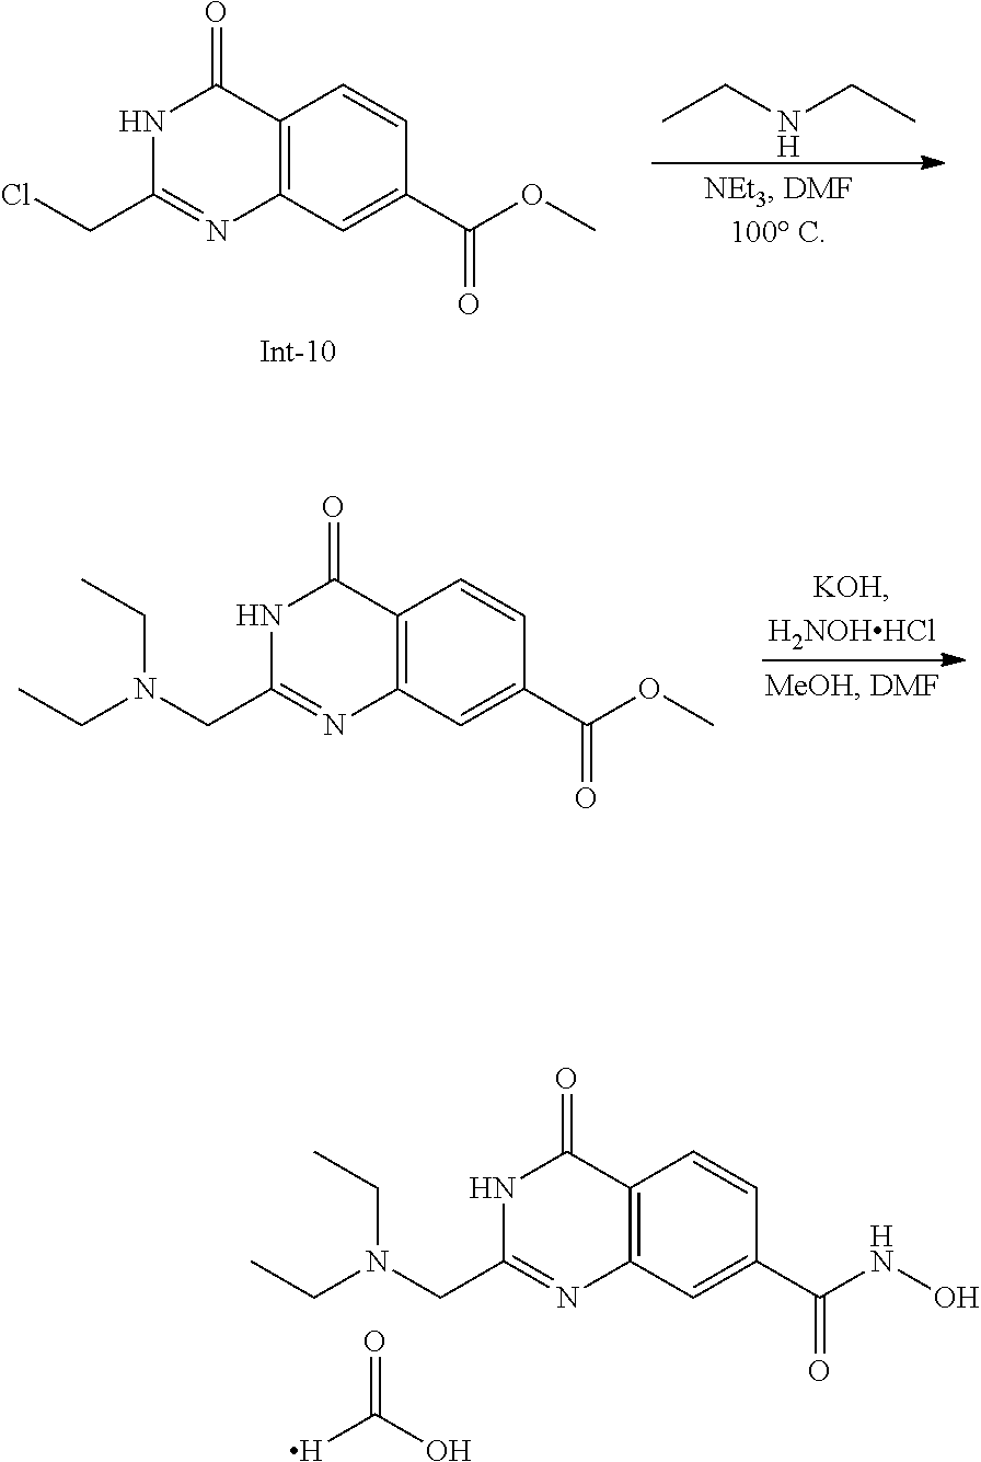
C12=C(C=C(C(NO)=O)C=C1)N=C(CN(CC)CC)NC2=O.OC([H])=O.CCNCC.C12=C(C=C(C(OC)=O)C=C1)N=C(CCl)NC2=O.C12=C(C=C(C(OC)=O)C=C1)N=C(CN(CC)CC)NC2=O
